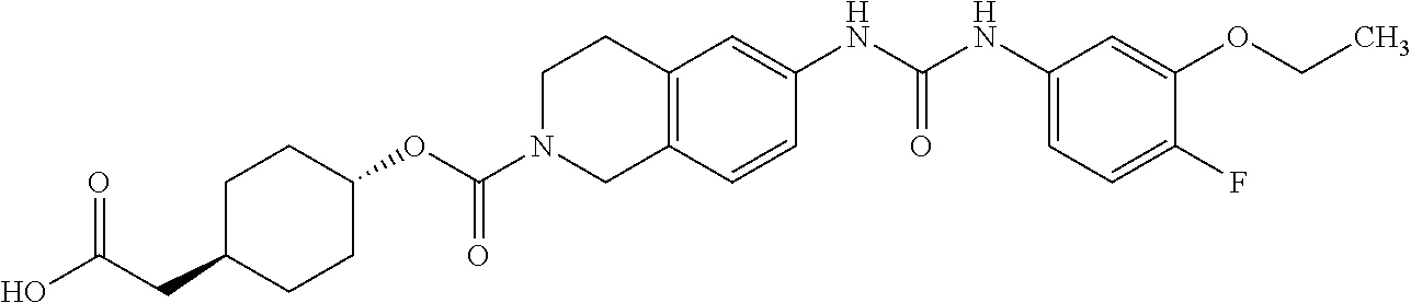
C1C(CC(O)=O)CCC(OC(N2CC3=C(CC2)C=C(NC(NC2=CC=C(F)C(OCC)=C2)=O)C=C3)=O)C1
